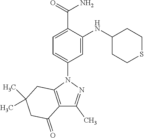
C12=C(N(C3=CC=C(C(=O)N)C(NC4CCSCC4)=C3)N=C1C)CC(C)(C)CC2=O
